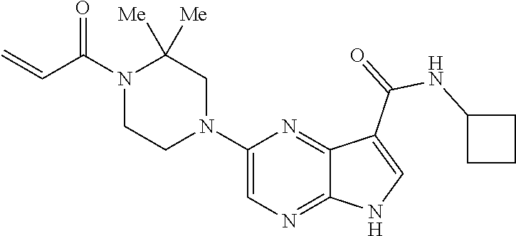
C1=C(N2CC([Me])([Me])N(C(C=C)=O)CC2)N=C2C(=N1)NC=C2C(=O)NC1CCC1
